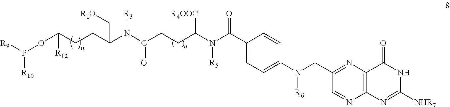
N(C(C1=CC=C(N(CC2=NC3=C(N=C2)N=C([NHR7])NC3=O)[R6])C=C1)=O)(C(CCC(=O)N([R3])C(CCC(OP([R10])[R9])[R12])C[R1O])[R4OOC])[R5]
